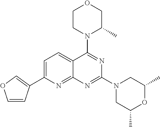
C1=C(C2=COC=C2)N=C2C(=C1)C(N1C(C)COCC1)=NC(N1CC(C)OC(C)C1)=N2
